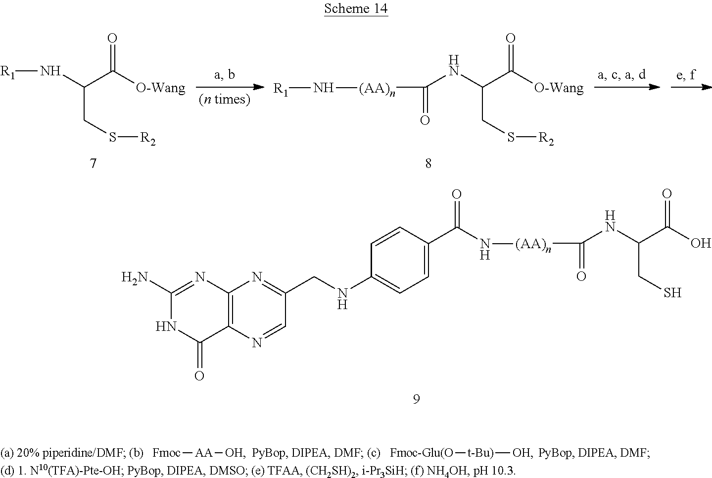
C(CS[R2])(C(=O)[O-Wang])N[R1].C(CS[R2])(C(=O)[O-Wang])NC(=O)[(AA)n]N[R1].C(CS)(C(=O)O)NC(=O)[(AA)n]NC(C1=CC=C(NCC2=NC3=C(N=C2)C(=O)NC(N)=N3)C=C1)=O.[Fmoc][AA][OH].[Fmoc-Glu(O][t-Bu)][OH]
